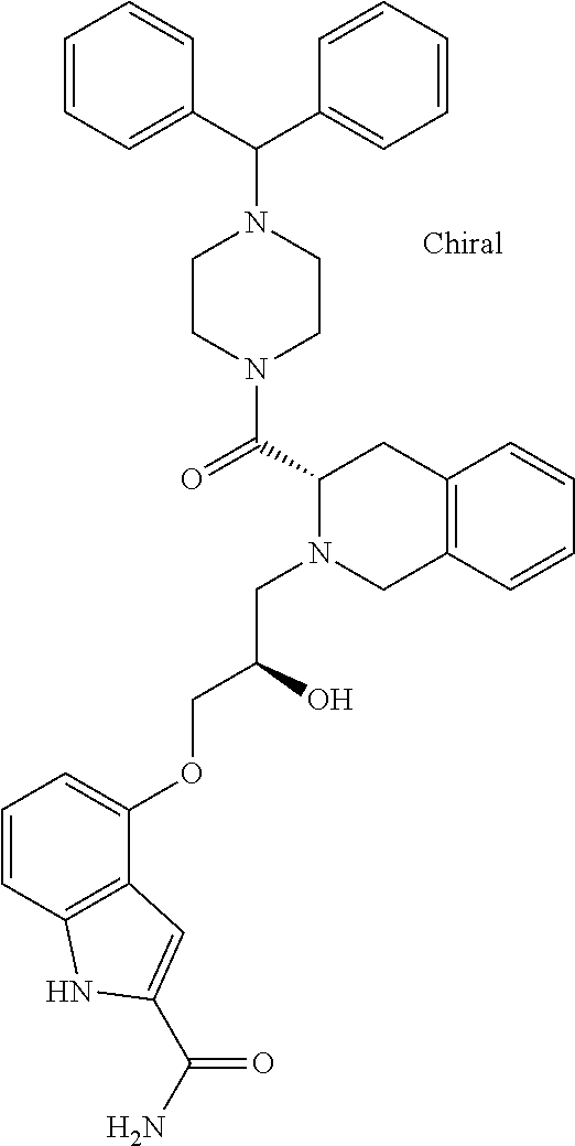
C(N1CCN(C(C2N(CC(COC3=CC=CC4=C3C=C(C(N)=O)N4)O)CC3=C(C2)C=CC=C3)=O)CC1)(C1=CC=CC=C1)C1=CC=CC=C1
